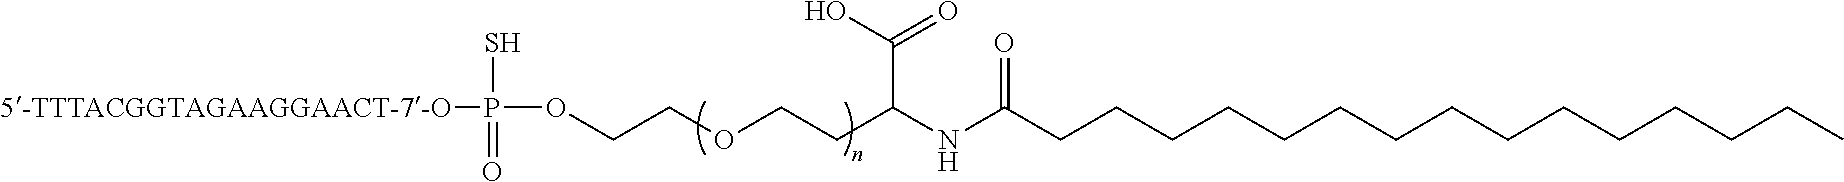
[5-TTTACGGTAGAAGGAACT-7-O]P(S)(OCCOCCC(NC(CCCCCCCCCCCCCCC)=O)C(O)=O)=O
